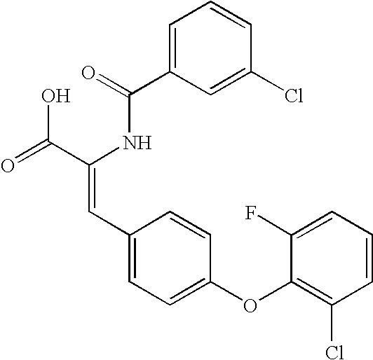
C(=O)(NC(C(=O)O)=CC1=CC=C(OC2=C(Cl)C=CC=C2F)C=C1)C1=CC=CC(Cl)=C1
